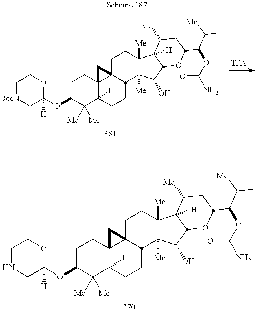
C1[BocN]CC([H])(OC2C([Me])([Me])C3([H])C4(CC2)C2(C4)CCC4([Me])C([Me])(C(O)C5C4([H])C([Me])CC(C(OC(=O)N)C([Me])C)O5)C2CC3)OC1.C1NCC([H])(OC2C([Me])([Me])C3([H])C4(CC2)C2(C4)CCC4([Me])C([Me])(C(O)C5C4([H])C([Me])CC(C(OC(=O)N)C([Me])C)O5)C2CC3)OC1
